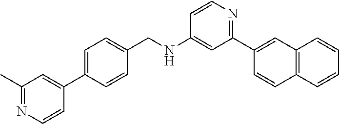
C1=CN=C(C2=CC3=C(C=C2)C=CC=C3)C=C1NCC1=CC=C(C2=CC(C)=NC=C2)C=C1
